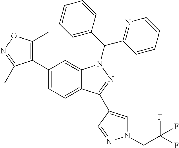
C12=CC=C(C3=C(C)ON=C3C)C=C1N(C(C1=NC=CC=C1)C1=CC=CC=C1)N=C2C1=CN(CC(F)(F)F)N=C1
